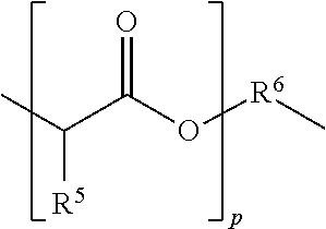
O=C(O[R6]C)C(C)[R5]
